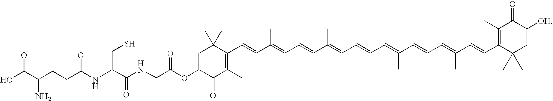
C1C(OC(CNC(C(CS)NC(CCC(C(O)=O)N)=O)=O)=O)C(=O)C(C)=C(C=CC(=CC=CC(C)=CC=CC=C(C=CC=C(C=CC2=C(C)C(=O)C([OH])CC2(C)C)C)C)C)C1(C)C
